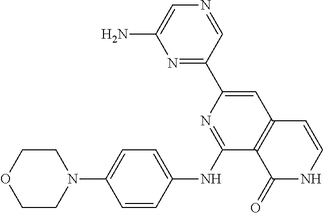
N1=CC(C2=CC3=C(C(NC4=CC=C(N5CCOCC5)C=C4)=N2)C(=O)NC=C3)=NC(N)=C1
